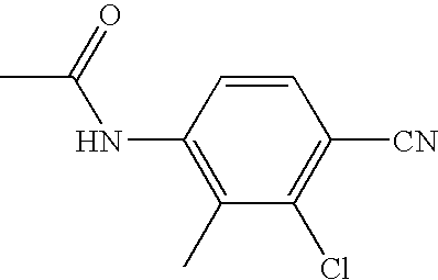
C1=CC(NC(C)=O)=C(C)C(Cl)=C1[CN]
